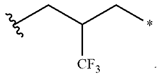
C(C(C*)[CF3])C
